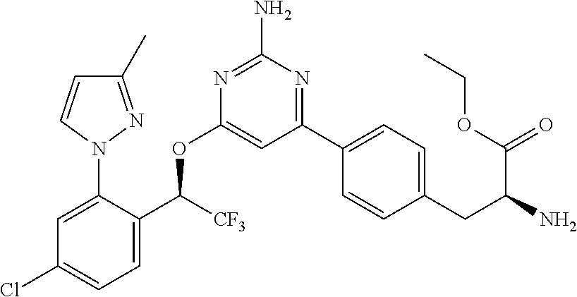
C1=C(C([CF3])OC2=CC(C3=CC=C(CC(N)C(OCC)=O)C=C3)=NC(N)=N2)C(N2N=C(C)C=C2)=CC(Cl)=C1
